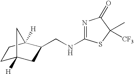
C1C2([H])CC(CNC3=NC(=O)C(C)([CF3])S3)C([H])(C1)C2
